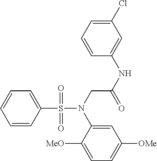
C1=C(S(=O)(=O)N(CC(NC2=CC(Cl)=CC=C2)=O)C2=CC([OMe])=CC=C2[MeO])C=CC=C1
